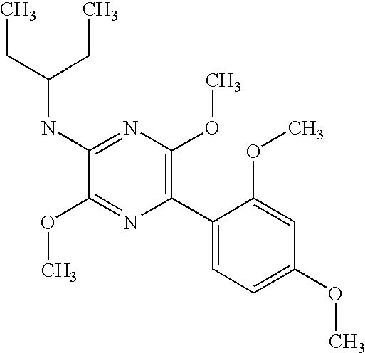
C1(NC(CC)CC)=NC(OC)=C(C2=CC=C(OC)C=C2OC)N=C1OC
